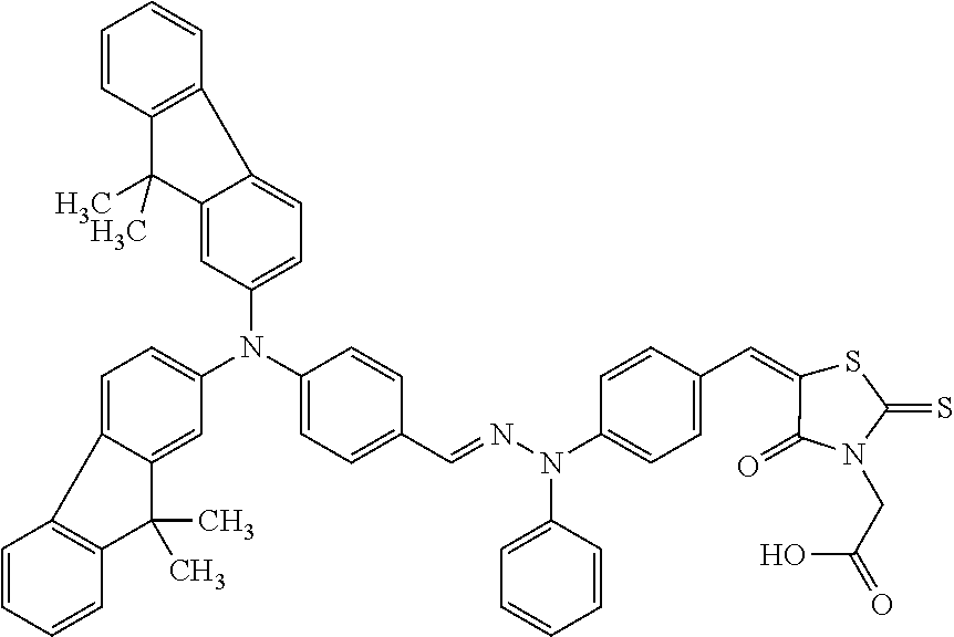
C1(N(C2=CC=C(C=NN(C3=CC=C(C=C4C(=O)N(CC(=O)O)C(=S)S4)C=C3)C3=CC=CC=C3)C=C2)C2=CC=C3C(=C2)C(C)(C)C2=C3C=CC=C2)=CC=C2C(=C1)C(C)(C)C1=C2C=CC=C1
